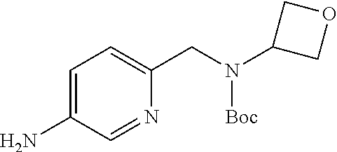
C1(N)=CC=C(CN([Boc])C2COC2)N=C1
